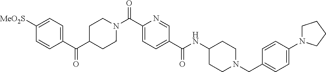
N(C(C1=CC=C(C(=O)N2CCC(C(C3=CC=C([SO2Me])C=C3)=O)CC2)N=C1)=O)C1CCN(CC2=CC=C(N3CCCC3)C=C2)CC1
